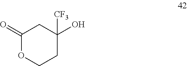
C1(=O)OCCC(O)([CF3])C1
